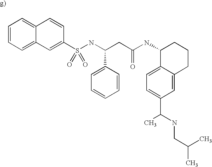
C1=CC=C2C(=C1)C=CC(S(NC(CC(NC1C3=CC=C(C(NCC(C)C)C)C=C3CCC1)=O)C1=CC=CC=C1)(=O)=O)=C2
